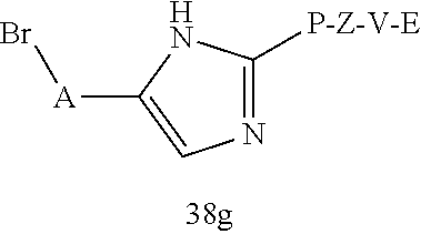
C1([P-Z-V-E])=NC=C([A]Br)N1
